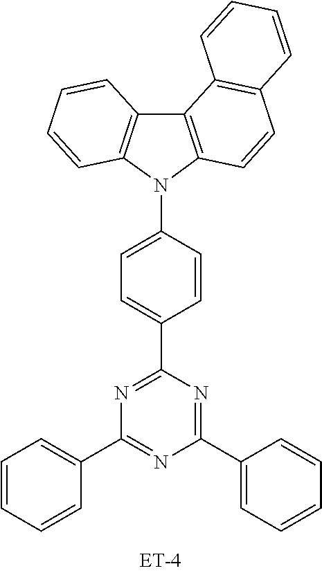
C1(C2=CC=C(N3C4=C(C5=C3C=CC=C5)C3=C(C=C4)C=CC=C3)C=C2)=NC(C2=CC=CC=C2)=NC(C2=CC=CC=C2)=N1
